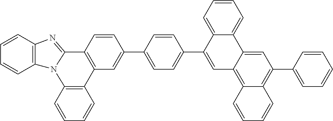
C1=CC2=C(C=C1)N1C(=NC3=C1C=CC=C3)C1=C2C=C(C2=CC=C(C3=CC4=C5C(=C(C6=CC=CC=C6)C=C4C4=CC=CC=C43)C=CC=C5)C=C2)C=C1
